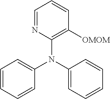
N1=CC=CC([OMOM])=C1N(C1=CC=CC=C1)C1=CC=CC=C1
